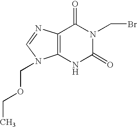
C12=C(N=CN1COCC)C(=O)N(CBr)C(=O)N2
